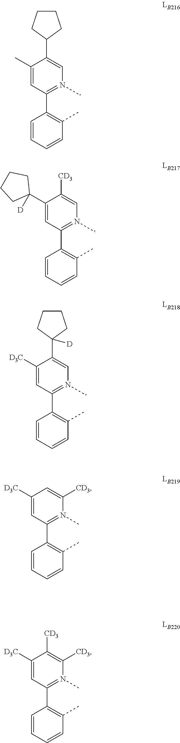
C1(C)=CC(C2=C(C)C=CC=C2)=N(C)C=C1C1CCCC1.C1([D3C])=CC(C2=C(C)C=CC=C2)=N(C)C=C1C1([D])CCCC1.C1(C2([D])CCCC2)=CC(C2=C(C)C=CC=C2)=N(C)C=C1[CD3].C1([D3C])=CC(C2=C(C)C=CC=C2)=N(C)C([CD3])=C1.C1([D3C])=CC(C2=C(C)C=CC=C2)=N(C)C([CD3])=C1[CD3]
